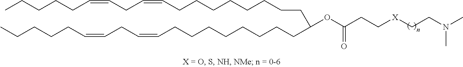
C(CCCCCCCC=CCC=CCCCCC)C(CCCCCCCCC=CCC=CCCCCC)OC(CC[X]CCN(C)C)=O
